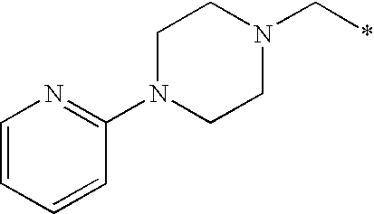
C1(N2CCN(C*)CC2)=NC=CC=C1
